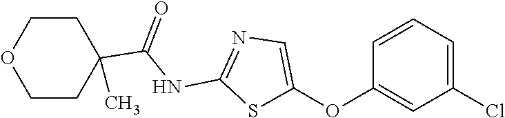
C1(C(NC2=NC=C(OC3=CC(Cl)=CC=C3)S2)=O)(C)CCOCC1
